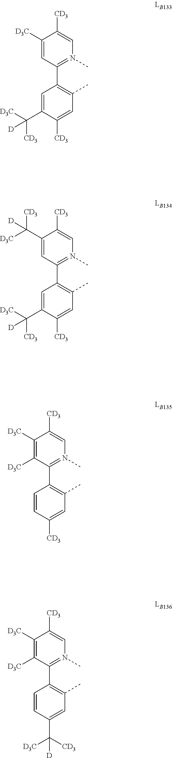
C1(C([CD3])([D3C])[D])=CC(C2=C(C)C=C([CD3])C(C([CD3])([D3C])[D])=C2)=N(C)C=C1[CD3].C1([D3C])=C([D3C])C(C2=C(C)C=C([CD3])C=C2)=N(C)C=C1[CD3].C1([D3C])=C([D3C])C(C2=C(C)C=C(C([D3C])([CD3])[D])C=C2)=N(C)C=C1[CD3].C1([D3C])=CC(C2=C(C)C=C([CD3])C(C([CD3])([D3C])[D])=C2)=N(C)C=C1[CD3]
